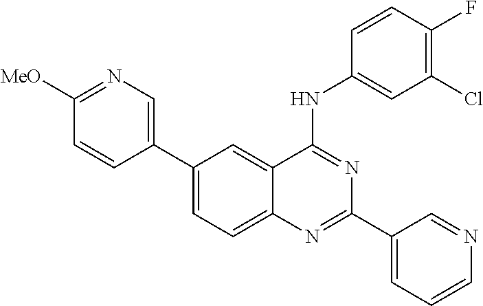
C1(C2=CN=C([MeO])C=C2)=CC=C2C(=C1)C(NC1=CC(Cl)=C(F)C=C1)=NC(C1=CC=CN=C1)=N2
